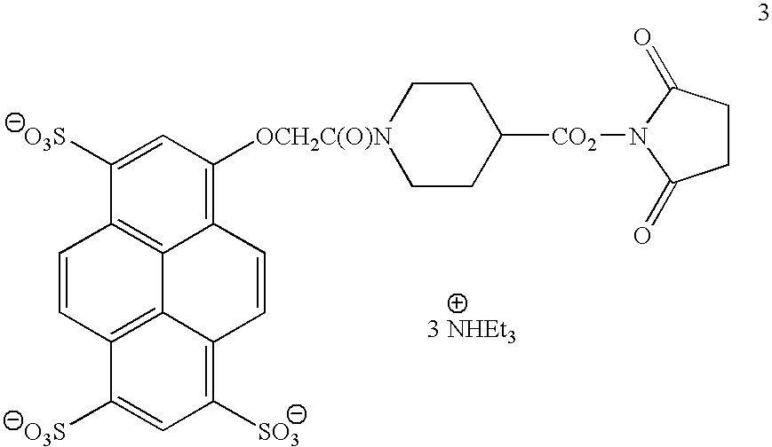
C12=C([OCH2C(O)N]3CCC([CO2]N4C(=O)CCC4=O)CC3)C=C([O3S])C3=C1C1=C(C([O3S])=CC([SO3])=C1C=C2)C=C3
